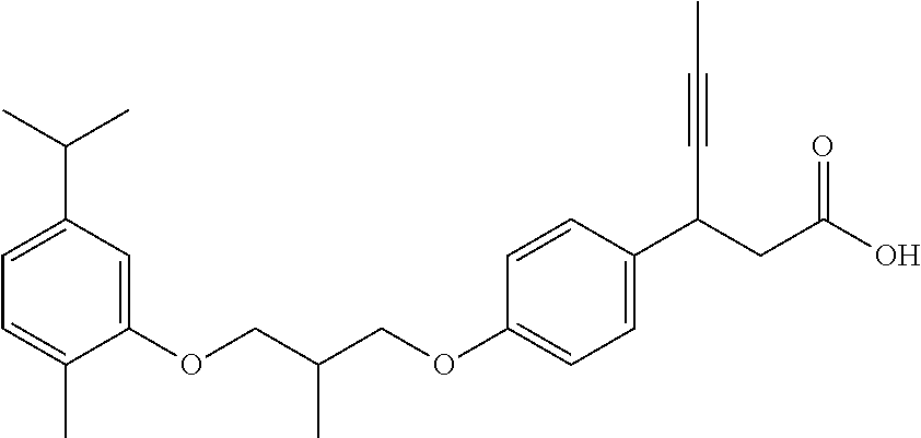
C1(OCC(C)COC2=CC=C(C(CC(O)=O)C#CC)C=C2)=CC(C(C)C)=CC=C1C
